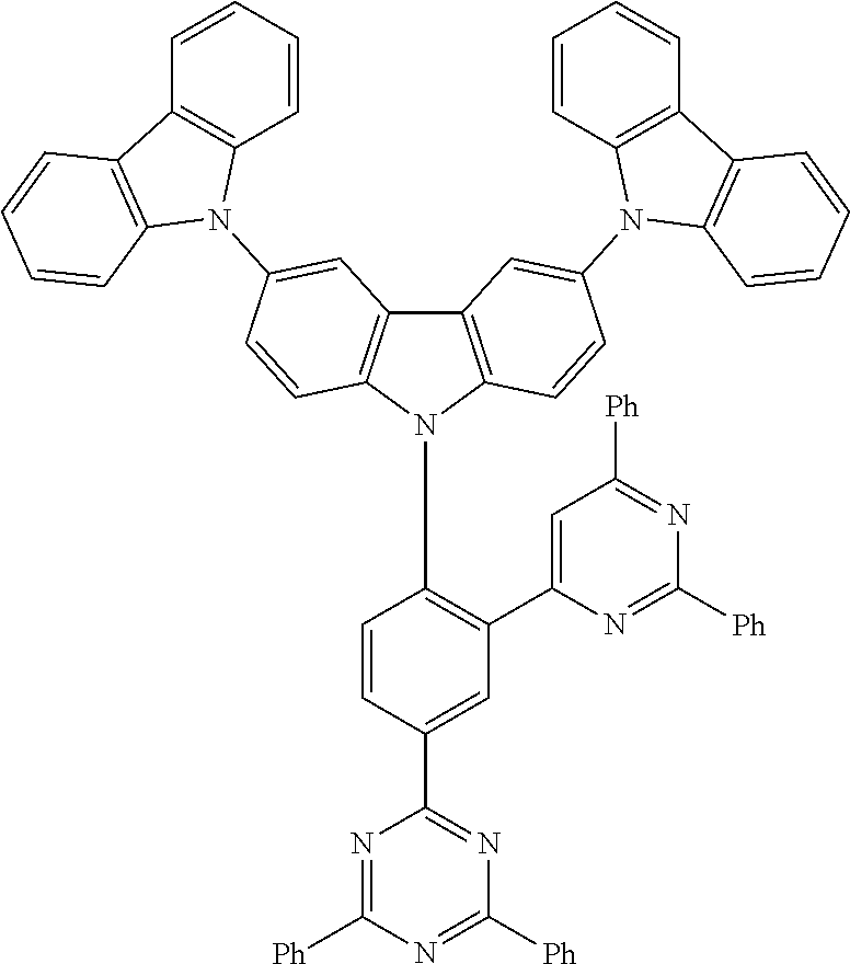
C1=C(C2=NC([Ph])=NC([Ph])=N2)C=CC(N2C3=C(C4=C2C=CC(N2C5=C(C6=C2C=CC=C6)C=CC=C5)=C4)C=C(N2C4=C(C5=C2C=CC=C5)C=CC=C4)C=C3)=C1C1=CC([Ph])=NC([Ph])=N1
